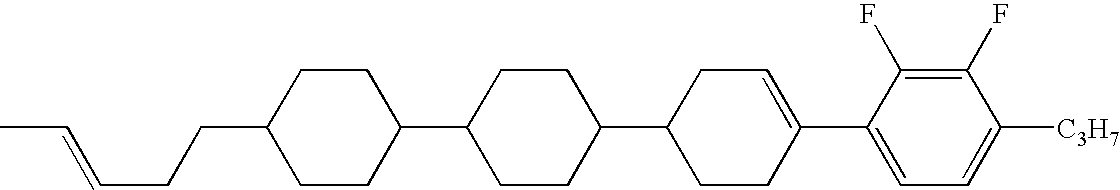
C1(F)=C(F)C(C2=CCC(C3CCC(C4CCC(CCC=CC)CC4)CC3)CC2)=CC=C1[C3H7]
